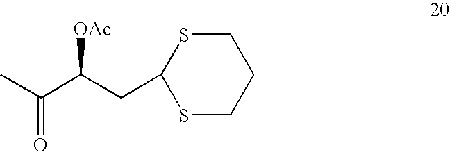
S1CCCSC1CC(C(C)=O)[OAc]
